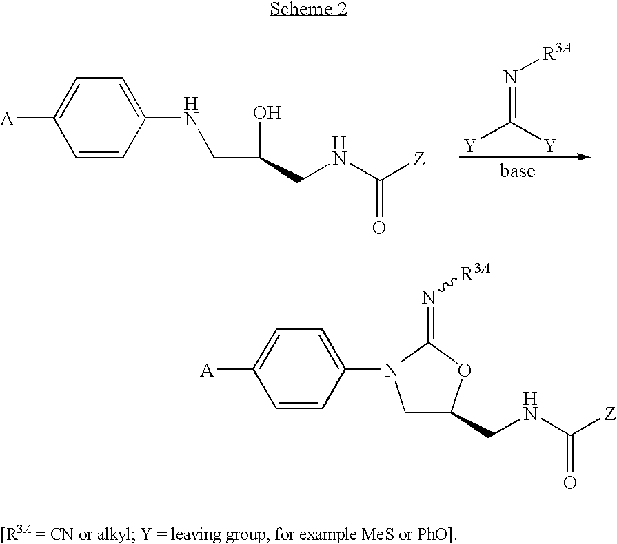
C(CNC([Z])=O)(O)CNC1=CC=C([A])C=C1.[Y]C(=N[R3A])[Y].C(NC([Z])=O)C1CN(C2=CC=C([A])C=C2)C(=N[R3A])O1
